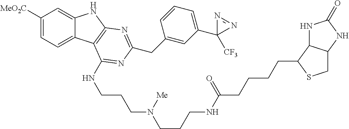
C1([MeO2C])=CC=C2C(=C1)NC1=C2C(NCCCN([Me])CCCNC(CCCCC2C3C(CS2)NC(=O)N3)=O)=NC(CC2=CC(C3([CF3])N=N3)=CC=C2)=N1
